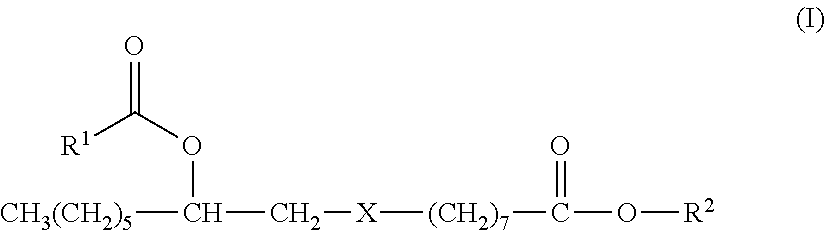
C([CH3(CH2)5])(OC(=O)[R1])C[X][(CH2)7]C(=O)O[R2]
